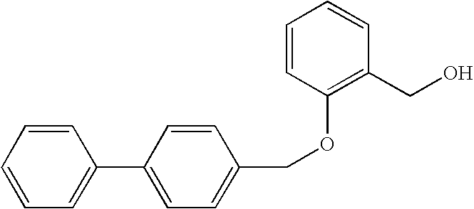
C1=CC(OCC2=CC=C(C3=CC=CC=C3)C=C2)=C(CO)C=C1
